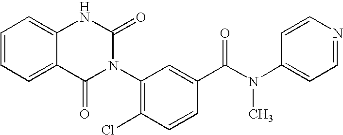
C12=CC=CC=C1NC(=O)N(C1=C(Cl)C=CC(C(N(C)C3=CC=NC=C3)=O)=C1)C2=O
